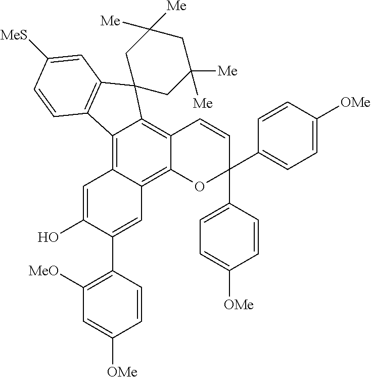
C12=C3C(=C4C(=C1C1(C5=C2C=CC([MeS])=C5)CC([Me])([Me])CC([Me])([Me])C1)C=CC(C1=CC=C([OMe])C=C1)(C1=CC=C([OMe])C=C1)O4)C=C(C1=C([MeO])C=C([OMe])C=C1)C(O)=C3
